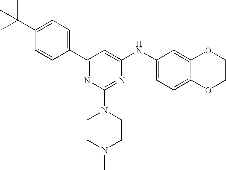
C1(C(C)(C)C)=CC=C(C2=NC(N3CCN(C)CC3)=NC(NC3=CC=C4C(=C3)OCCO4)=C2)C=C1
